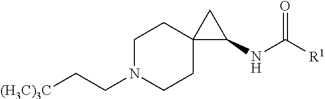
C(CN1CCC2(CC1)C(NC([R1])=O)C2)[(H3C)3C]
